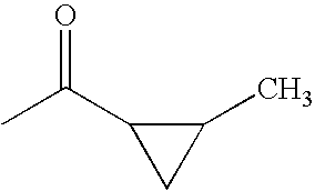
O=C(C1CC1C)C
